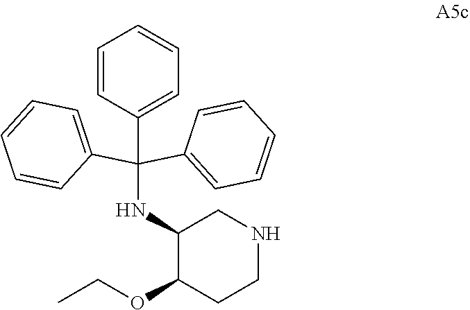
C1=CC(C(NC2C(OCC)CCNC2)(C2=CC=CC=C2)C2=CC=CC=C2)=CC=C1
